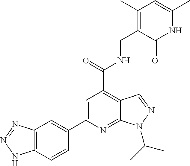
C12=C(C=CC(C3=CC(C(NCC4=C(C)C=C(C)NC4=O)=O)=C4C(=N3)N(C(C)C)N=C4)=C1)NN=N2
